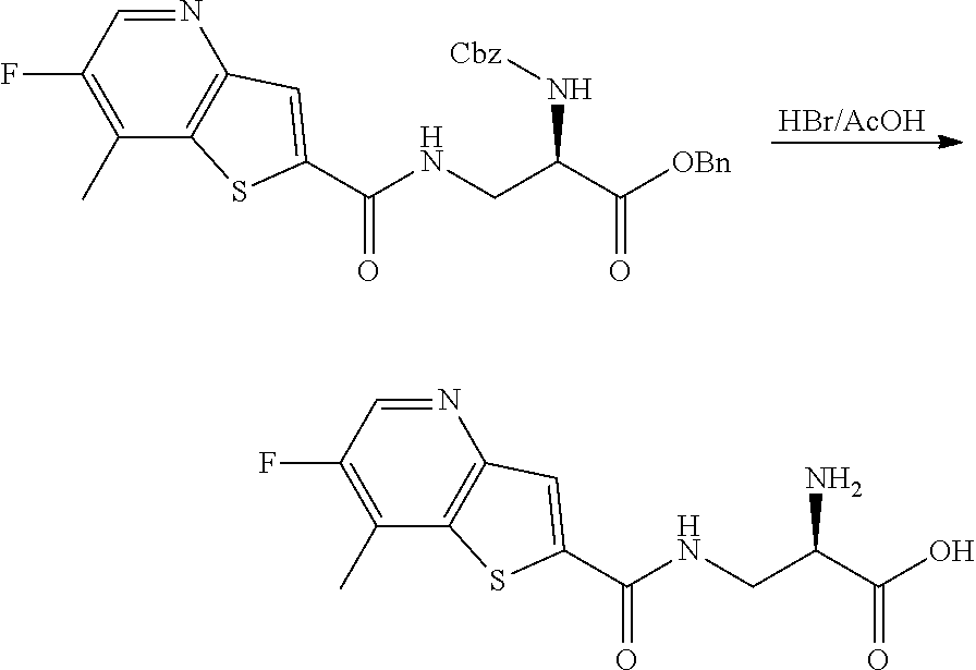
[HBr/AcOH].N1=CC(F)=C(C)C2=C1C=C(C(NCC(C([OBn])=O)N[Cbz])=O)S2.N1=CC(F)=C(C)C2=C1C=C(C(NCC(C(O)=O)N)=O)S2
